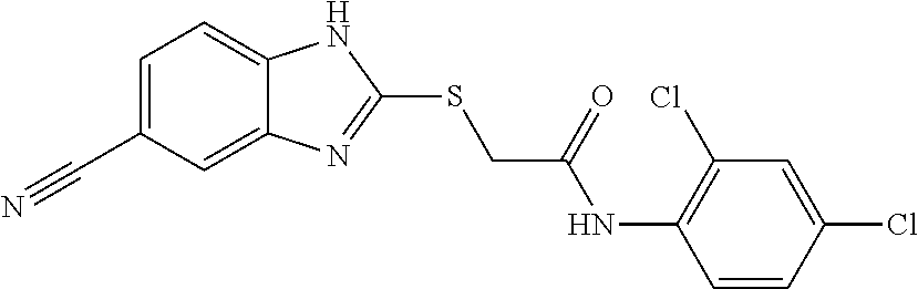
C12=CC(C#N)=CC=C1NC(SCC(NC1=C(Cl)C=C(Cl)C=C1)=O)=N2
